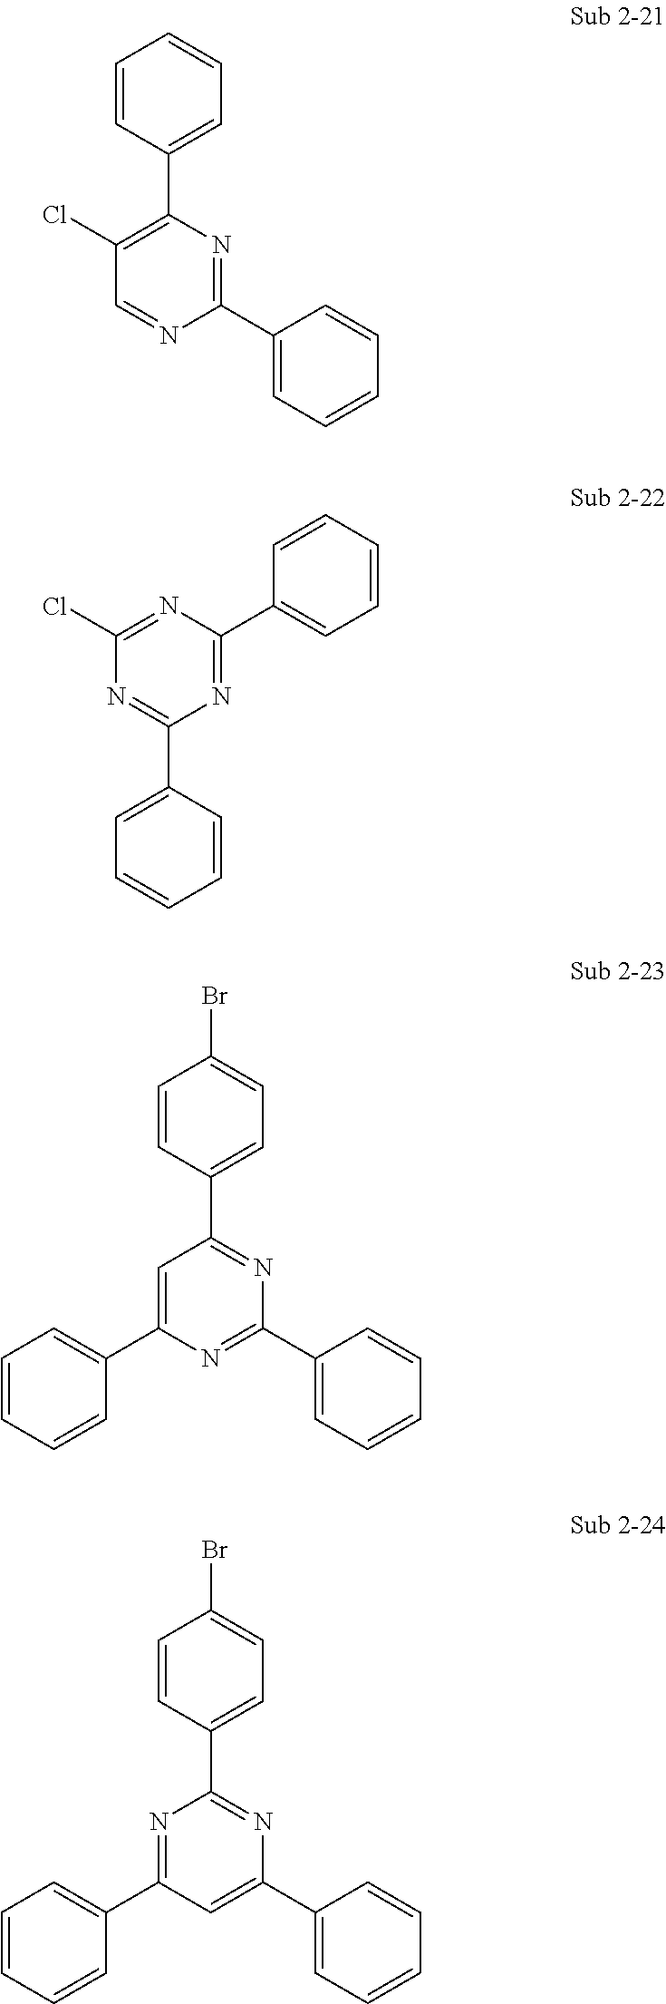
C1(Cl)=C(C2=CC=CC=C2)N=C(C2=CC=CC=C2)N=C1.C1(Cl)=NC(C2=CC=CC=C2)=NC(C2=CC=CC=C2)=N1.C1=CC(C2=NC(C3=CC=CC=C3)=NC(C3=CC=CC=C3)=C2)=CC=C1Br.C1=CC(C2=NC(C3=CC=CC=C3)=CC(C3=CC=CC=C3)=N2)=CC=C1Br
